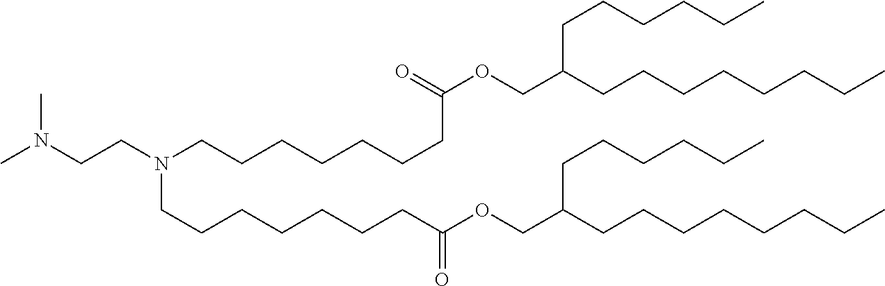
CN(CCN(CCCCCCCC(=O)OCC(CCCCCC)CCCCCCCC)CCCCCCCC(OCC(CCCCCCCC)CCCCCC)=O)C
